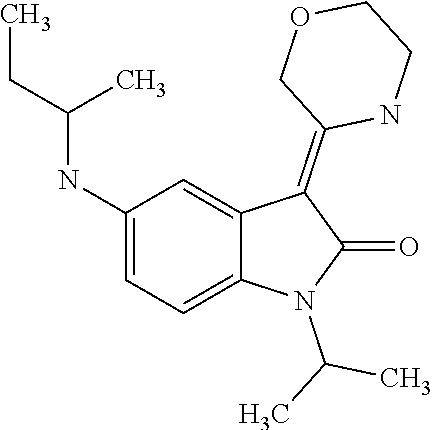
CC(N1C(=O)C(=C2COCCN2)C2=CC(NC(CC)C)=CC=C12)C
